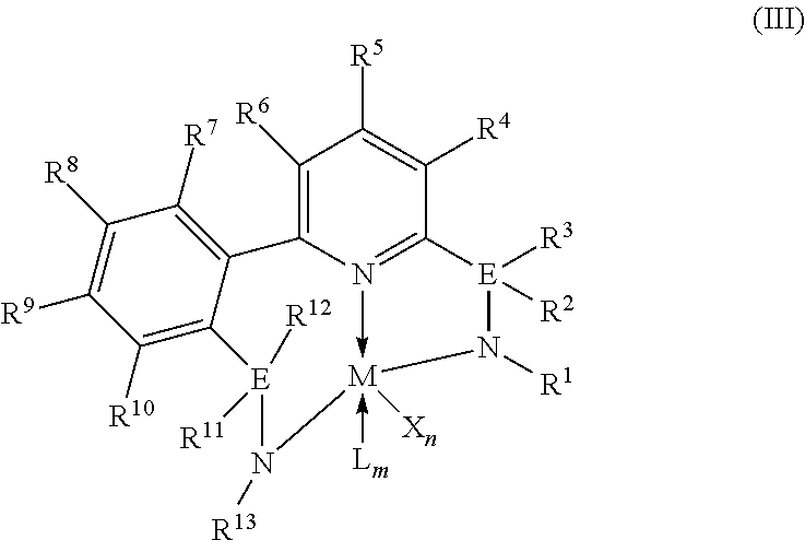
C1([R6])=C2N3->[M](-[Lm])([Xn])(N([R13])[E]([R11])([R12])C4=C([R10])C([R9])=C([R8])C([R7])=C24)N([R1])[E]([R3])([R2])C=3C([R4])=C1[R5]
